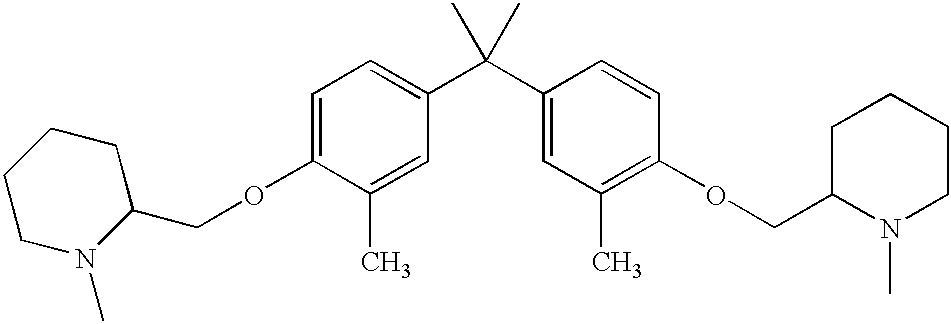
C1=C(OCC2N(C)CCCC2)C(C)=CC(C(C2=CC(C)=C(OCC3N(C)CCCC3)C=C2)(C)C)=C1
